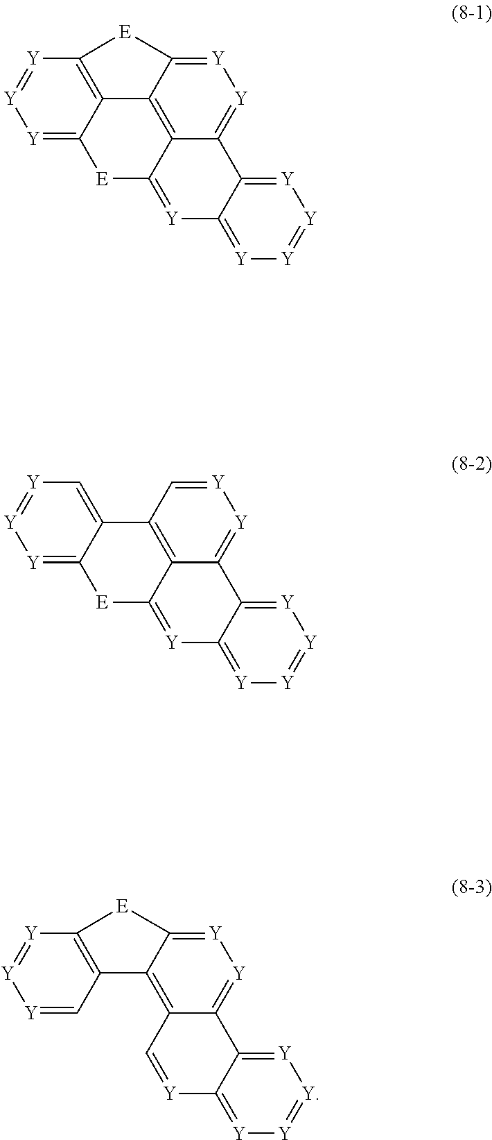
[Y]1=C2C3=C4C5=C([Y]=[Y][Y]=C5[E]C3=[Y]C3=[Y][Y]=[Y][Y]=C23)[E]C4=[Y]1.[Y]1=C2C3=C(C4=C[Y]=[Y][Y]=C4[E]C3=[Y]C3=[Y][Y]=[Y][Y]=C23)C=[Y]1.[Y]1=C2C(=C3C4=C([Y]=[Y][Y]=C4)[E]C3=[Y]1)C=[Y]C1=[Y][Y]=[Y][Y]=C21
